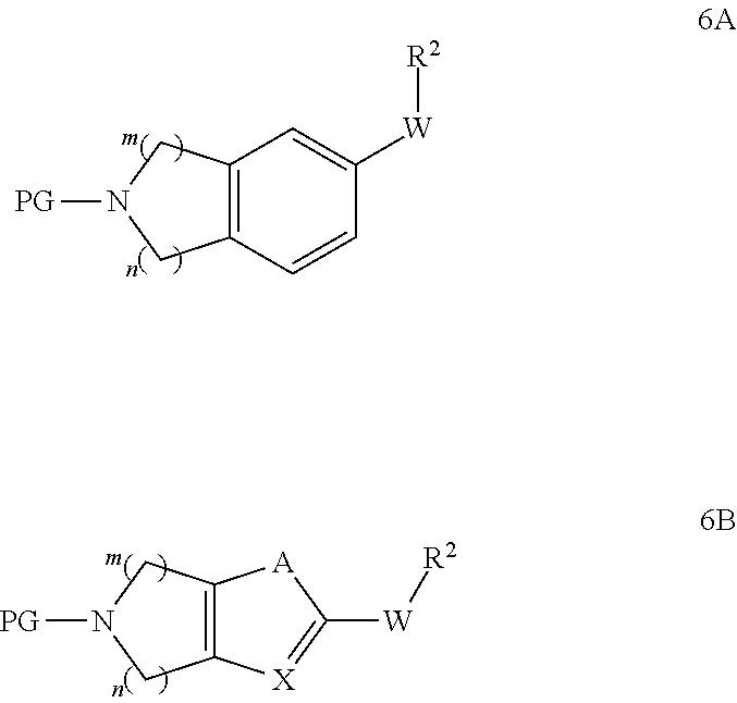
C12=C(C=CC([W][R2])=C1)CN([PG])C2.C12=C(CN([PG])C1)[A]C([W][R2])=[X]2
